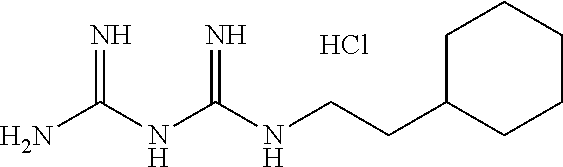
Cl.C(NC(NC(N)=N)=N)CC1CCCCC1
